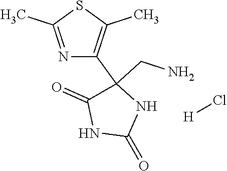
N1=C(C)SC(C)=C1C1(CN)C(=O)NC(=O)N1.[H]Cl
